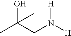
OC(CN([H])[H])(C)C
